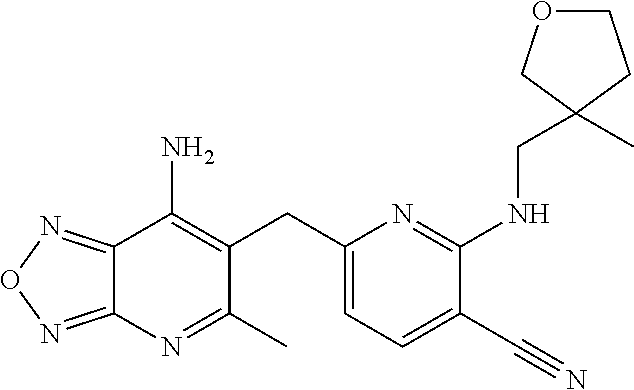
C12=NON=C1N=C(C)C(CC1=CC=C(C#N)C(NCC3(C)CCOC3)=N1)=C2N
